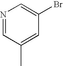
N1=CC(C)=CC(Br)=C1
